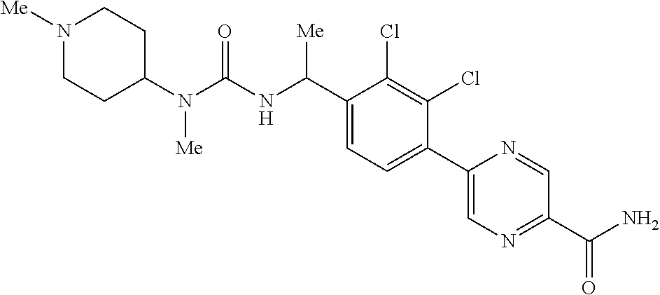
C1(N(C(NC(C2=CC=C(C3=CN=C(C(=O)N)C=N3)C(Cl)=C2Cl)[Me])=O)[Me])CCN([Me])CC1
